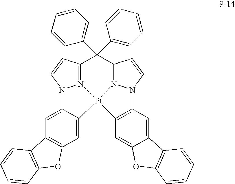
N12=C3C=CN1C1=CC4=C(C=C1[Pt]21N2=C(C3(C3=CC=CC=C3)C3=CC=CC=C3)C=CN2C2=C1C=C1C(=C2)C2=C(O1)C=CC=C2)OC1=C4C=CC=C1
